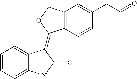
C12=C(C=CC(CC=O)=C1)C(=C1C3=CC=CC=C3NC1=O)OC2
